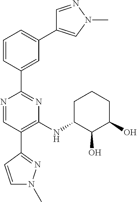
C1=C(C2=NC(NC3C(O)C(O)CCC3)=C(C3=NN(C)C=C3)C=N2)C=CC=C1C1=CN(C)N=C1
